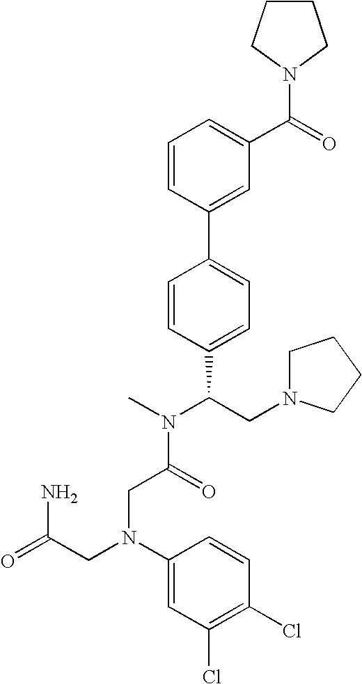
C1=CC(C2=CC=C(C(CN3CCCC3)N(C)C(=O)CN(CC(=O)N)C3=CC(Cl)=C(Cl)C=C3)C=C2)=CC(C(=O)N2CCCC2)=C1
